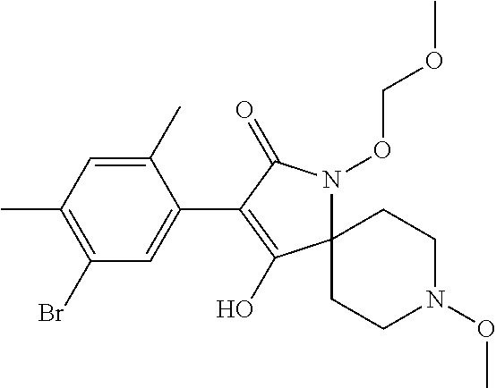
C12(N(OCOC)C(=O)C(C3=CC(Br)=C(C)C=C3C)=C1O)CCN(OC)CC2
